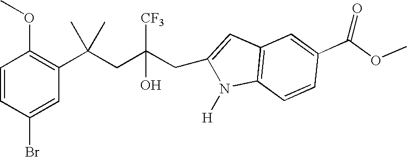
C1=CC(Br)=CC(C(CC(CC2=CC3=C(N2[H])C=CC(C(OC)=O)=C3)([CF3])O)(C)C)=C1OC
